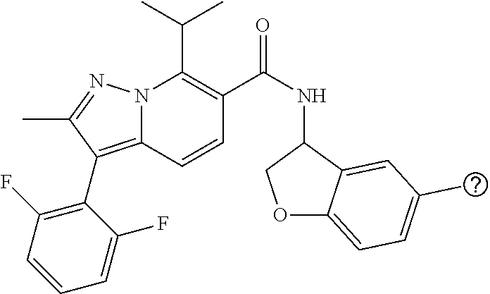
CC(C)C1=C(C(NC2COC3=CC=C(C)C=C23)=O)C=CC2=C(C3=C(F)C=CC=C3F)C(C)=NN12
